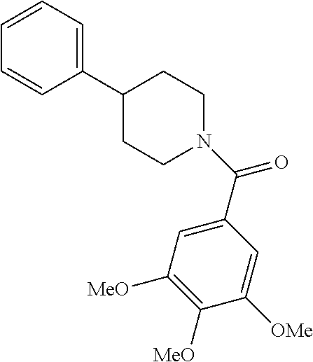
C1([OMe])=CC(C(=O)N2CCC(C3=CC=CC=C3)CC2)=CC([MeO])=C1[MeO]
